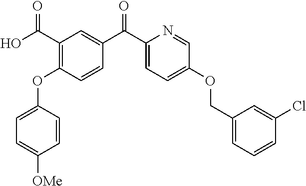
C1=C(OC2=C(C(O)=O)C=C(C(C3=CC=C(OCC4=CC=CC(Cl)=C4)C=N3)=O)C=C2)C=CC([OMe])=C1
